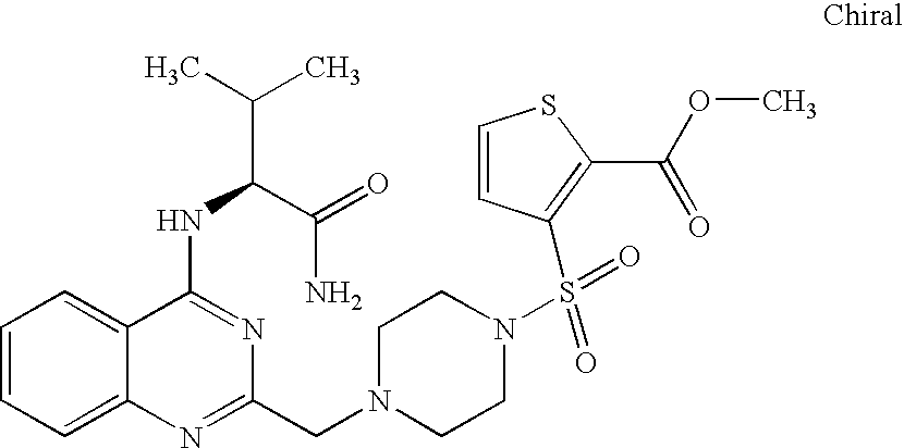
C1=CC=C2C(=C1)C(NC(C(C)C)C(=O)N)=NC(CN1CCN(S(=O)(=O)C3=C(C(OC)=O)SC=C3)CC1)=N2
